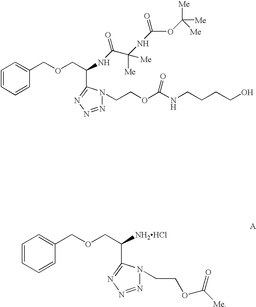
C1=CC=CC(COCC(NC(C(NC(=O)OC([Me])([Me])[Me])([Me])[Me])=O)C2=NN=NN2CCOC(NCCCCO)=O)=C1.C1=CC=CC(COCC([NH2HCl])C2=NN=NN2CCOC([Me])=O)=C1
